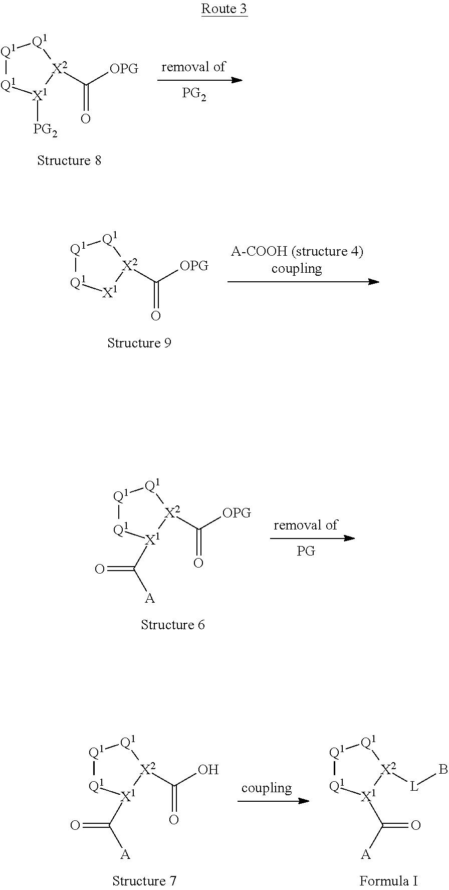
[Q1]1[Q1][X1](C([A])=O)[X2]([L]B)[Q1]1.[Q1]1[Q1][X1](C([A])=O)[X2](C(O)=O)[Q1]1.[Q1]1[Q1][X1]([PG2])[X2](C([OPG])=O)[Q1]1.[Q1]1[Q1][X1][X2](C([OPG])=O)[Q1]1.[Q1]1[Q1][X1](C([A])=O)[X2](C([OPG])=O)[Q1]1
